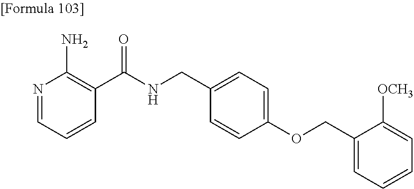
N1=CC=CC(C(NCC2=CC=C(OCC3=CC=CC=C3[OCH3])C=C2)=O)=C1N
